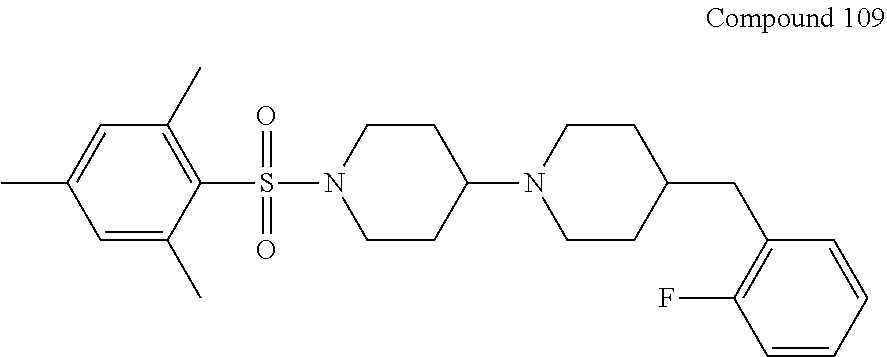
O=S(C1=C(C)C=C(C)C=C1C)(=O)N1CCC(N2CCC(CC3=C(F)C=CC=C3)CC2)CC1
